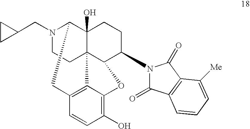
N1(CC2CC2)CCC23C4(O)C1CC1=C2C(=C(O)C=C1)OC3C(N1C(=O)C2=C(C1=O)C([Me])=CC=C2)CC4
